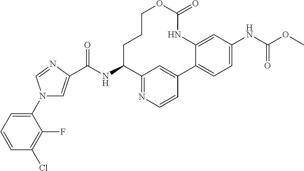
C(NC1CCCOC(=O)NC2=CC(NC(OC)=O)=CC=C2C2=CC1=NC=C2)(=O)C1=CN(C2=CC=CC(Cl)=C2F)C=N1
